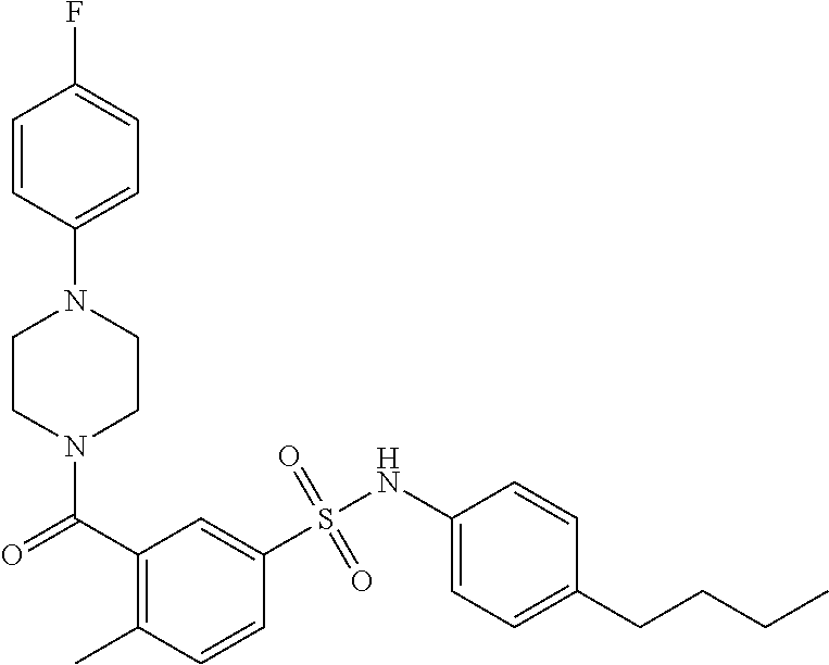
N1(C(=O)C2=C(C)C=CC(S(NC3=CC=C(CCCC)C=C3)(=O)=O)=C2)CCN(C2=CC=C(F)C=C2)CC1
